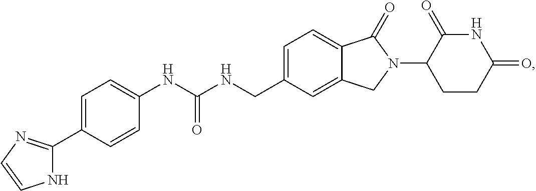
C1(C2=NC=CN2)=CC=C(NC(NCC2=CC=C3C(=C2)CN(C2CCC(=O)NC2=O)C3=O)=O)C=C1
